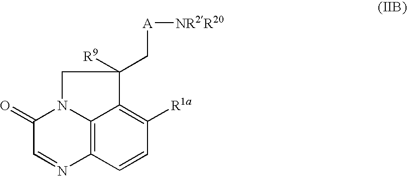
C1(=O)C=NC2=C3N1CC(C[A][NR2R20])([R9])C3=C([R1a])C=C2
